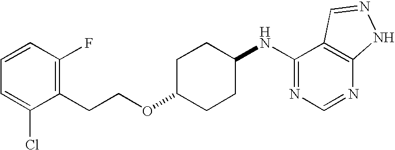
C1(CCOC2CCC(NC3=NC=NC4=C3C=NN4)CC2)=C(F)C=CC=C1Cl
